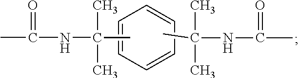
CC(C)(C)NC(=O)C.C1=CC=CC=C1.CC(C)(NC(=O)C)C
